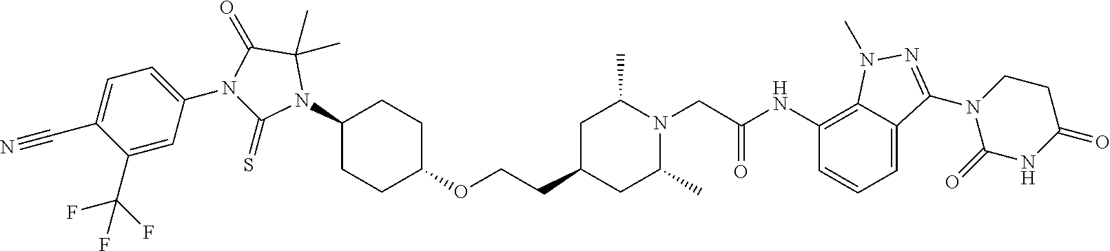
C12=C(NC(CN3C(C)CC(CCOC4CCC(N5C(C)(C)C(=O)N(C6=CC=C(C#N)C(C(F)(F)F)=C6)C5=S)CC4)CC3C)=O)C=CC=C1C(N1C(=O)NC(=O)CC1)=NN2C
